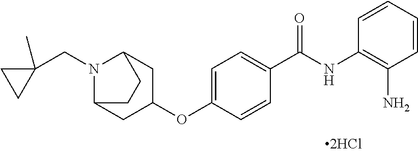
C1=CC=CC(N)=C1NC(C1=CC=C(OC2CC3N(CC4(C)CC4)C(C2)CC3)C=C1)=O
